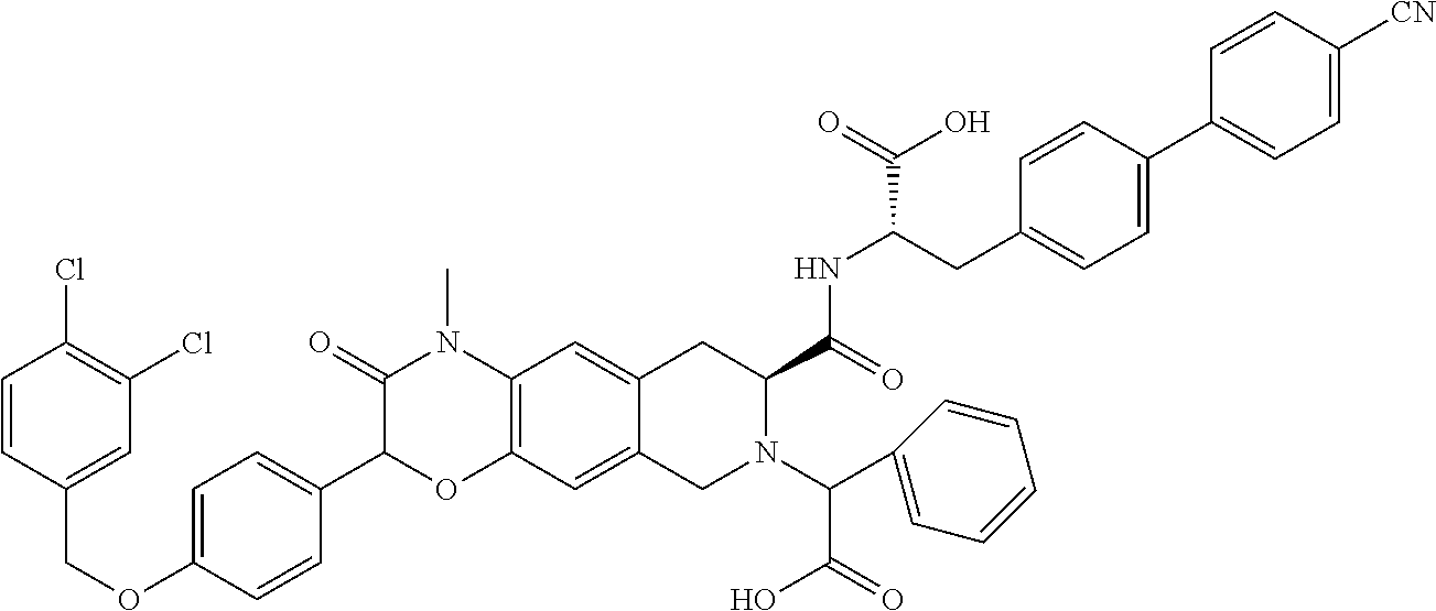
C1=CC(COC2=CC=C(C3OC4=C(N(C)C3=O)C=C3C(=C4)CN(C(C(=O)O)C4=CC=CC=C4)C(C(NC(C(=O)O)CC4=CC=C(C5=CC=C([CN])C=C5)C=C4)=O)C3)C=C2)=CC(Cl)=C1Cl
